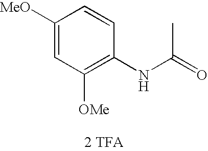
[2 TFA].N(C(=O)C)C1=C([OMe])C=C([MeO])C=C1
